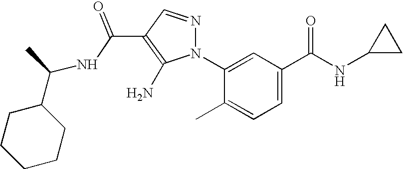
C(C1=C(N)N(C2=CC(C(NC3CC3)=O)=CC=C2C)N=C1)(=O)NC(C1CCCCC1)C
